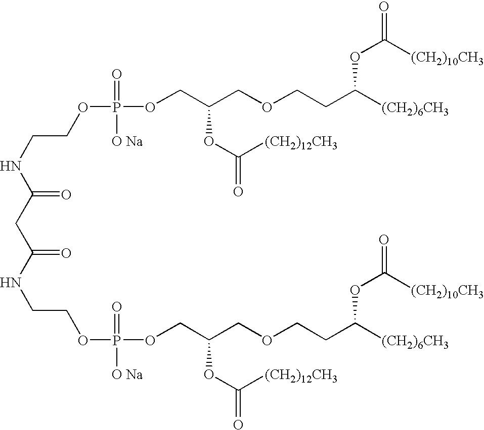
C(=O)(NCCOP(OCC(COCCC([(CH2)6CH3])OC([(CH2)10CH3])=O)OC(=O)[(CH2)12CH3])(=O)[O Na])CC(=O)NCCOP(OCC(COCCC([(CH2)6CH3])OC([(CH2)10CH3])=O)OC(=O)[(CH2)12CH3])(=O)[O Na]
